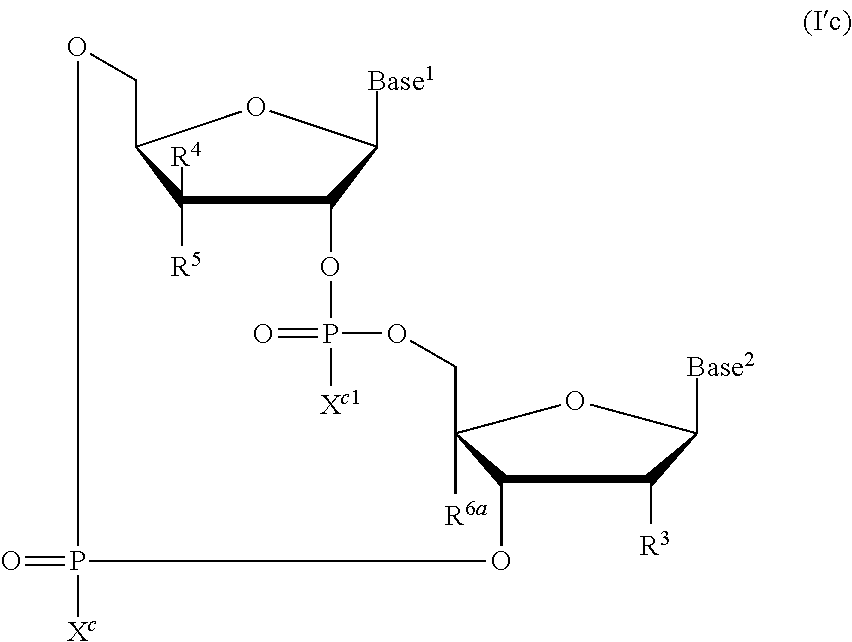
C1([R5])([R4])C2OC([Base1])C1OP([Xc1])(=O)OCC1([R6a])C(C([R3])C([Base2])O1)OP([Xc])(=O)OC2
